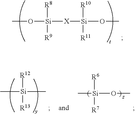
CO[Si]([R8])([R9])[X][Si](OC)([R10])[R11].C[Si](C)([R12])[R13].C[Si](OC)([R6])[R7]
